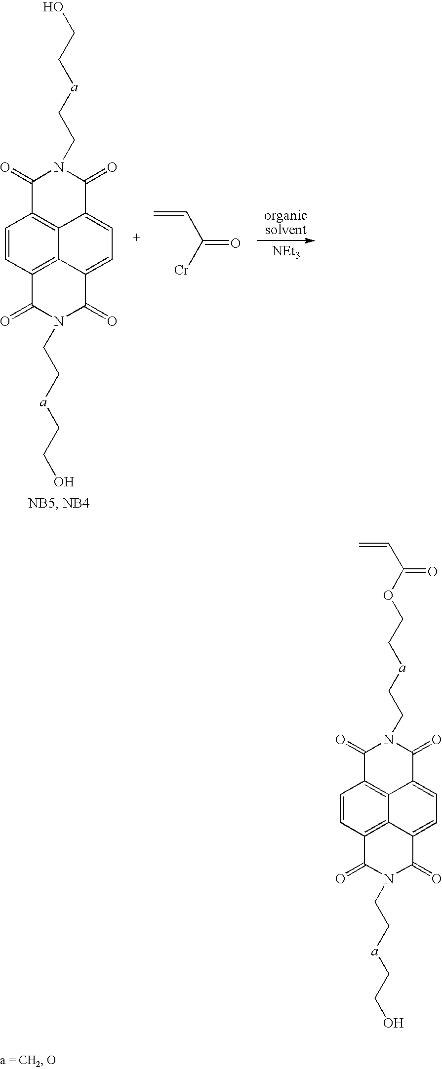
C1(=O)C2=C3C(=CC=C4C3=C(C=C2)C(=O)N(CC[a]CCO)C4=O)C(=O)N1CC[a]CCO.[Cr]C(C=C)=O.[NEt3].C1(=O)C2=C3C(=CC=C4C3=C(C=C2)C(=O)N(CC[a]CCO)C4=O)C(=O)N1CC[a]CCOC(C=C)=O
